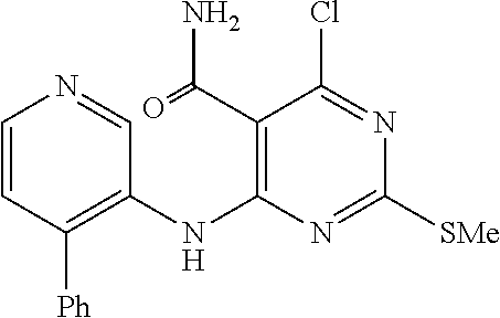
C1=CC([Ph])=C(NC2=C(C(=O)N)C(Cl)=NC([SMe])=N2)C=N1
